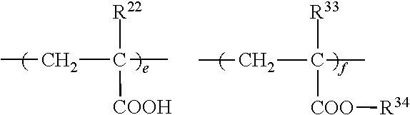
[COOH]C([R22])(CC)C.[R34][COO]C([R33])(CC)C
